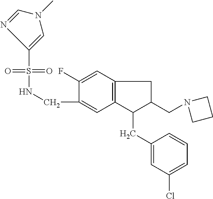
S(=O)(=O)(NCC1=CC2=C(C=C1F)CC(CN1CCC1)C2CC1=CC(Cl)=CC=C1)C1=CN(C)C=N1
